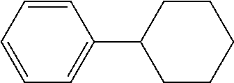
C1=CC=CC=C1C1CCCCC1
